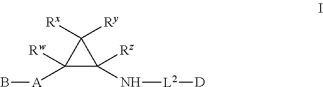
C1([A]B)([Rw])C(N[L2][D])([Rz])C1([Rx])[Ry]
